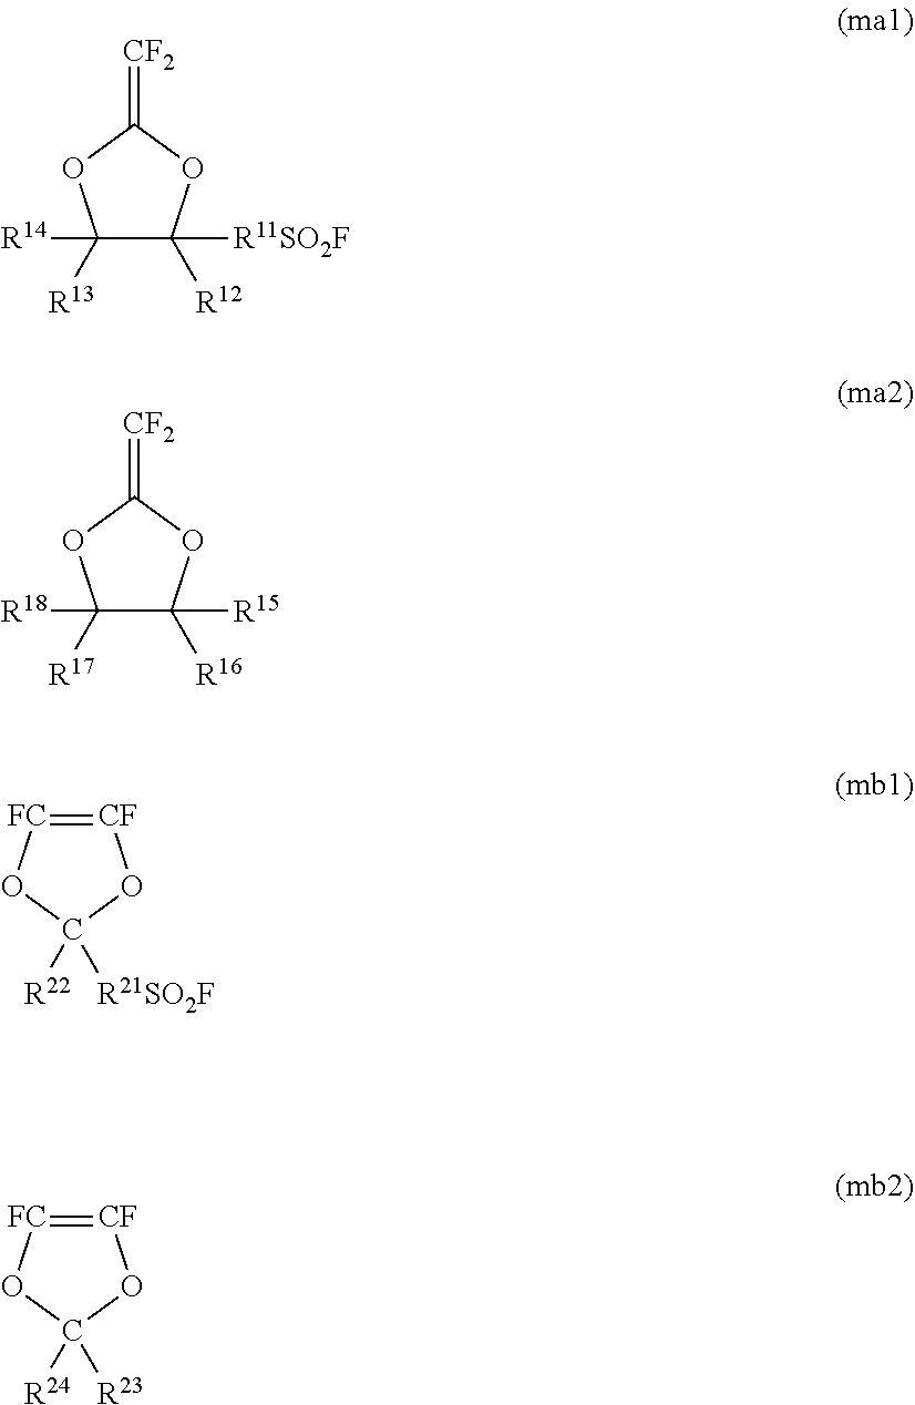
C1([R14])([R13])C([R11SO2F])([R12])OC(=[CF2])O1.C1([R18])([R17])C([R15])([R16])OC(=[CF2])O1.[CF]1=[FC]OC([R22])([R21SO2F])O1.[CF]1=[FC]OC([R24])([R23])O1
